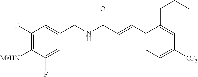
C1([MsHN])=C(F)C=C(CNC(C=CC2=CC=C([CF3])C=C2CCC)=O)C=C1F
